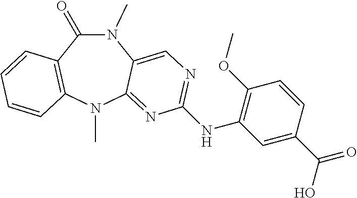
N1(C)C(=O)C2=C(N(C)C3=NC(NC4=C(OC)C=CC(C(=O)O)=C4)=NC=C13)C=CC=C2
